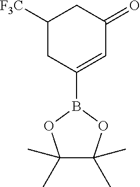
C1([F3C])CC(B2OC(C)(C)C(C)(C)O2)=CC(=O)C1
